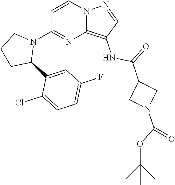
C1(N2CCCC2C2=CC(F)=CC=C2Cl)=NC2=C(NC(=O)C3CN(C(OC(C)(C)C)=O)C3)C=NN2C=C1
